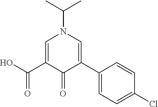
C1=C(C(O)=O)C(=O)C(C2=CC=C(Cl)C=C2)=CN1C(C)C
